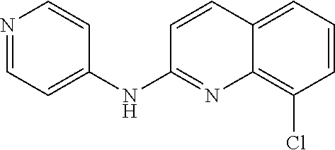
N1=CC=C(NC2=NC3=C(Cl)C=CC=C3C=C2)C=C1
